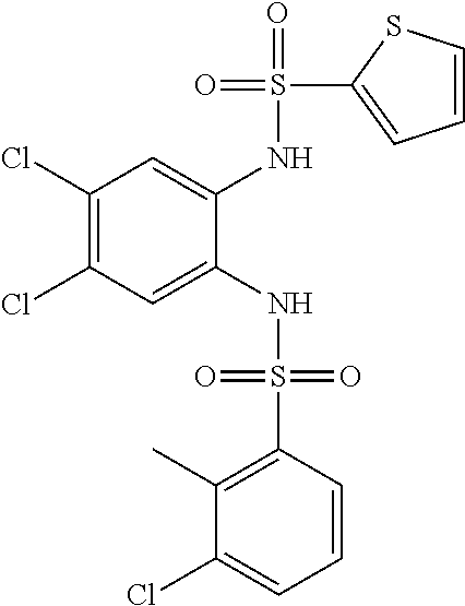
C1(Cl)=C(Cl)C=C(NS(=O)(=O)C2=C(C)C(Cl)=CC=C2)C(NS(=O)(C2=CC=CS2)=O)=C1
